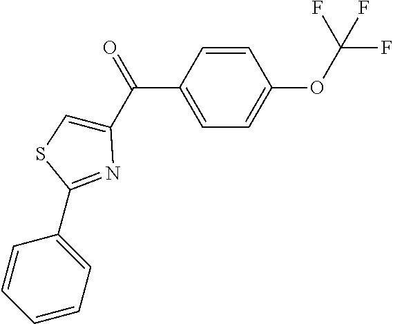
C1=CC(C(=O)C2=CSC(C3=CC=CC=C3)=N2)=CC=C1OC(F)(F)F
